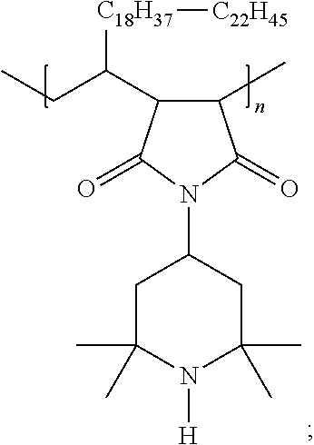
C1(C)C(C(CC)[C18H37][C22H45])C(=O)N(C2CC(C)(C)N([H])C(C)(C)C2)C1=O
